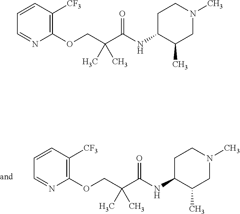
C1=CC=NC(OCC(C(NC2C(C)CN(C)CC2)=O)(C)C)=C1[CF3].C1=CC=NC(OCC(C(NC2C(C)CN(C)CC2)=O)(C)C)=C1[CF3]
